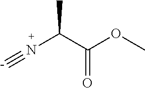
[-]#NC(C(OC)=O)C
